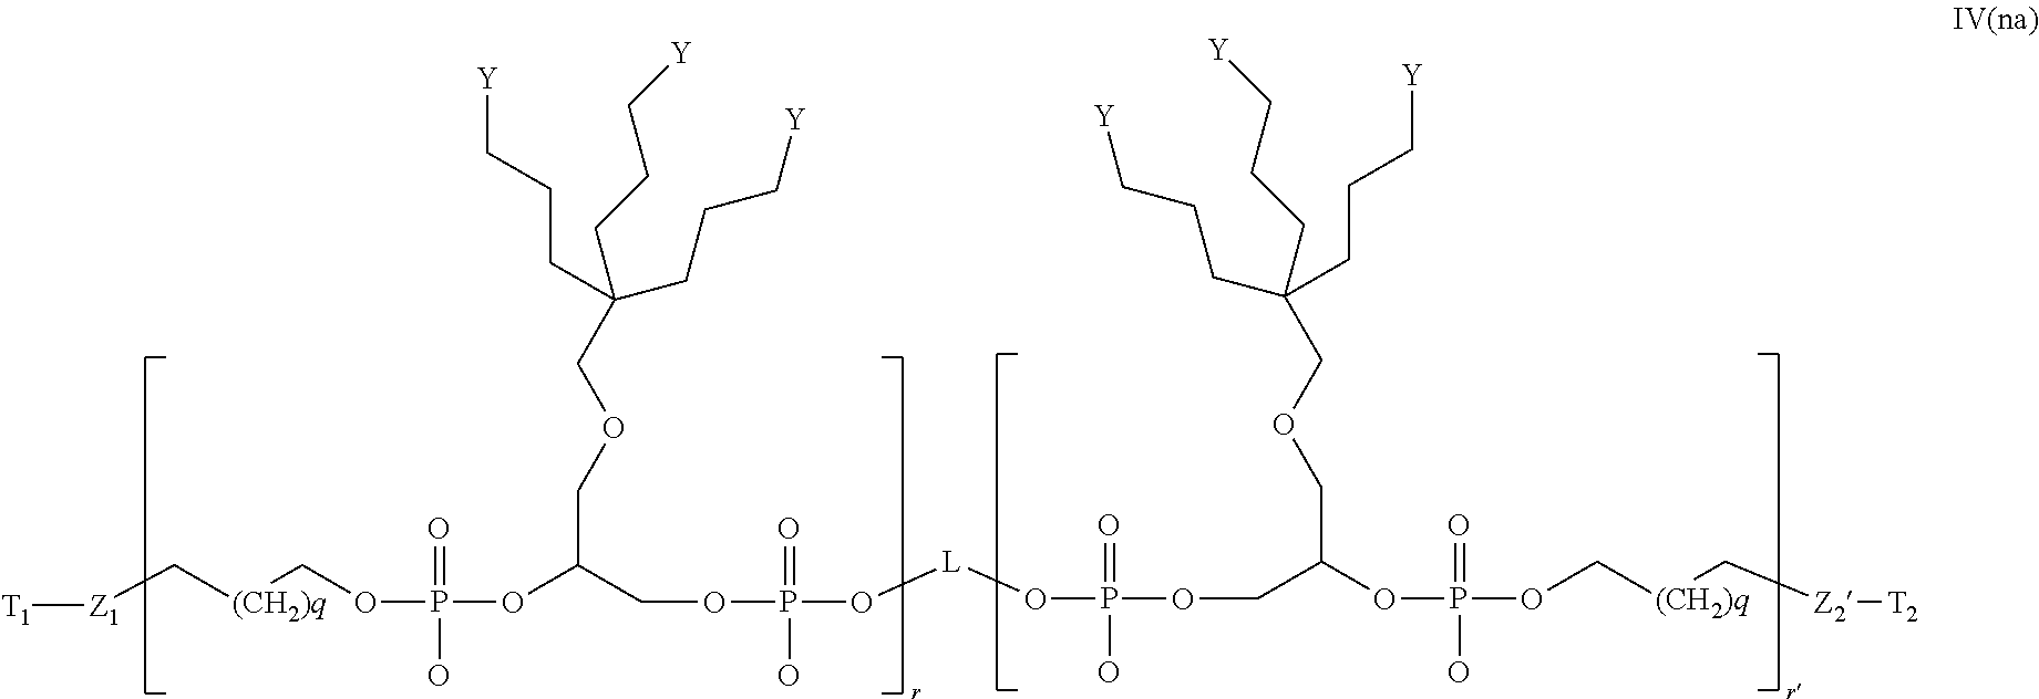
[T1][Z1]C[(CH2)q]COP(=O)(O)OC(COCC(CCC[Y])(CCC[Y])CCC[Y])COP(=O)(O)O[L]OP(=O)(O)OCC(OP(=O)(O)OC[(CH2)q]C[Z2][T2])COCC(CCC[Y])(CCC[Y])CCC[Y]
